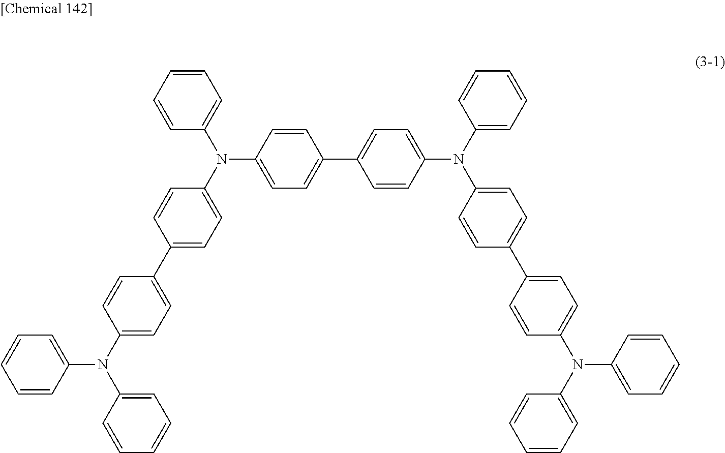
C1=C(N(C2=CC=C(C3=CC=C(N(C4=CC=C(C5=CC=C(N(C6=CC=CC=C6)C6=CC=CC=C6)C=C5)C=C4)C4=CC=CC=C4)C=C3)C=C2)C2=CC=C(C3=CC=C(N(C4=CC=CC=C4)C4=CC=CC=C4)C=C3)C=C2)C=CC=C1
